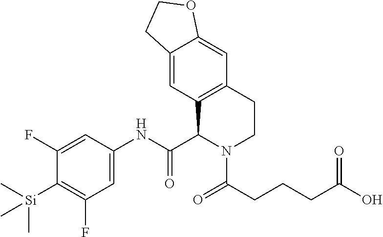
C12=CC3=C(C=C1OCC2)CCN(C(CCCC(O)=O)=O)C3C(NC1=CC(F)=C([Si](C)(C)C)C(F)=C1)=O
